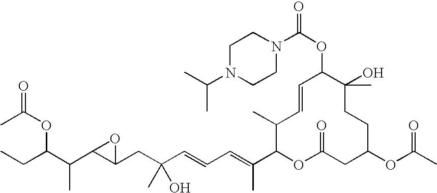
CCC(C(C1C(CC(C=CC=C(C2OC(=O)CC(OC(C)=O)CCC(O)(C)C(OC(N3CCN(C(C)C)CC3)=O)C=CC2C)C)(O)C)O1)C)OC(C)=O
